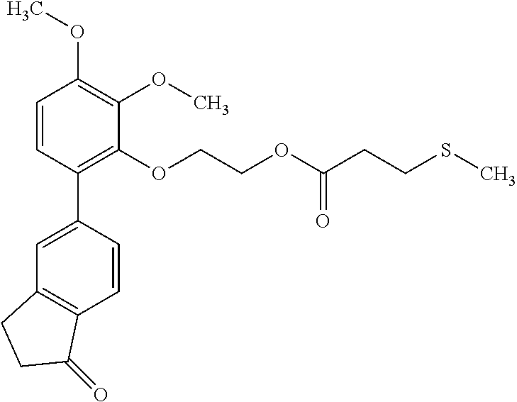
C1=CC(C2=CC3=C(C=C2)C(=O)CC3)=C(OCCOC(CCSC)=O)C(OC)=C1OC
